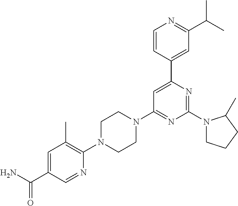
NC(C1=CC(C)=C(N2CCN(C3=NC(N4CCCC4C)=NC(C4=CC(C(C)C)=NC=C4)=C3)CC2)N=C1)=O
